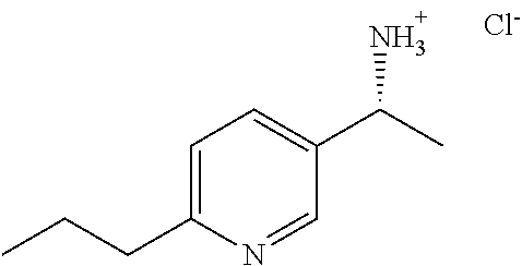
C1=C(CCC)N=CC(C(C)N)=C1.[Cl-]
